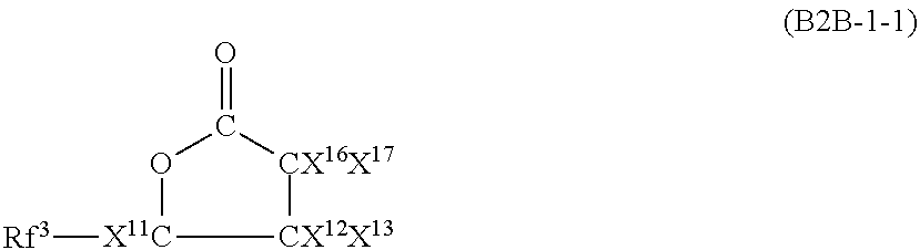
[CX12X13]1[CX16X17]C(=O)O[X11C]1[Rf3]
